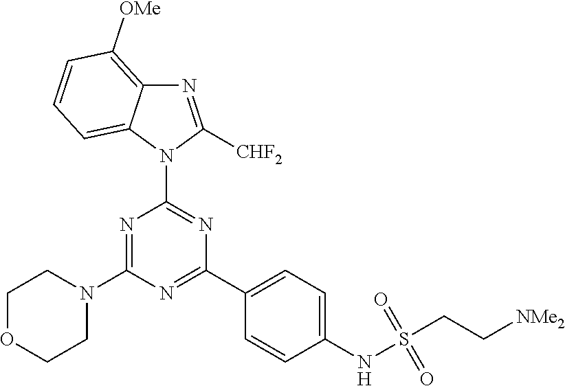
N1=C([CHF2])N(C2=NC(C3=CC=C(NS(CC[NMe2])(=O)=O)C=C3)=NC(N3CCOCC3)=N2)C2=CC=CC([OMe])=C12
